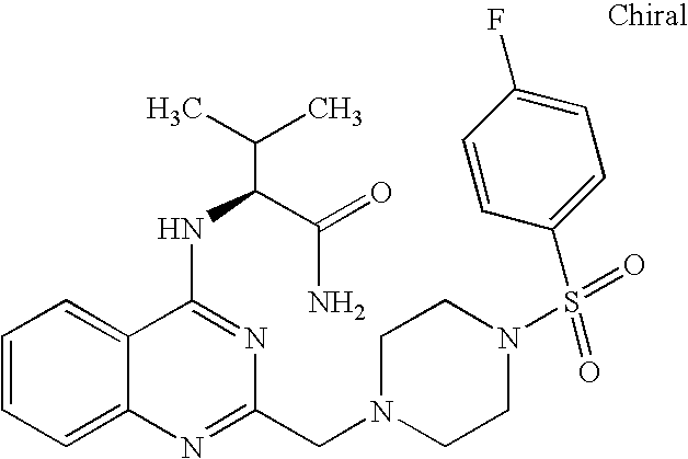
C1=CC=C2C(=C1)C(NC(C(N)=O)C(C)C)=NC(CN1CCN(S(=O)(=O)C3=CC=C(F)C=C3)CC1)=N2
